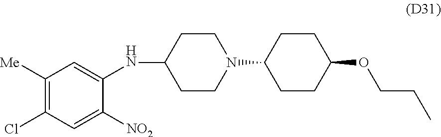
C1([Me])=C(Cl)C=C([NO2])C(NC2CCN(C3CCC(OCCC)CC3)CC2)=C1
